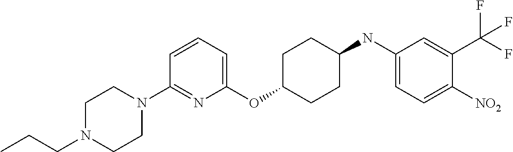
C1(OC2CCC(NC3=CC=C([NO2])C(C(F)(F)F)=C3)CC2)=CC=CC(N2CCN(CCC)CC2)=N1
